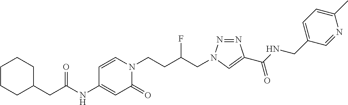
C(NC1=CC(=O)N(CCC(CN2N=NC(C(NCC3=CC=C(C)N=C3)=O)=C2)F)C=C1)(=O)CC1CCCCC1
